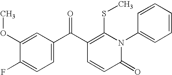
C1(OC)=CC(C(C2=C(SC)N(C3=CC=CC=C3)C(=O)C=C2)=O)=CC=C1F
